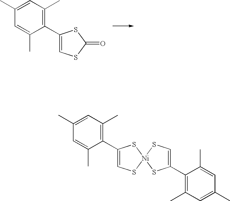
C1(C2=CSC(=O)S2)=C(C)C=C(C)C=C1C.C1(C2=CS[Ni]3(S2)SC(C2=C(C)C=C(C)C=C2C)=CS3)=C(C)C=C(C)C=C1C
